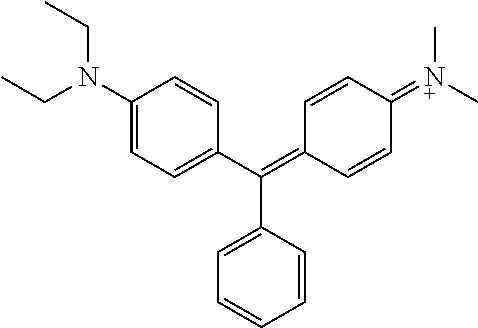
C(N(C1=CC=C(C(=C2C=CC(=[N+](C)C)C=C2)C2=CC=CC=C2)C=C1)CC)C
